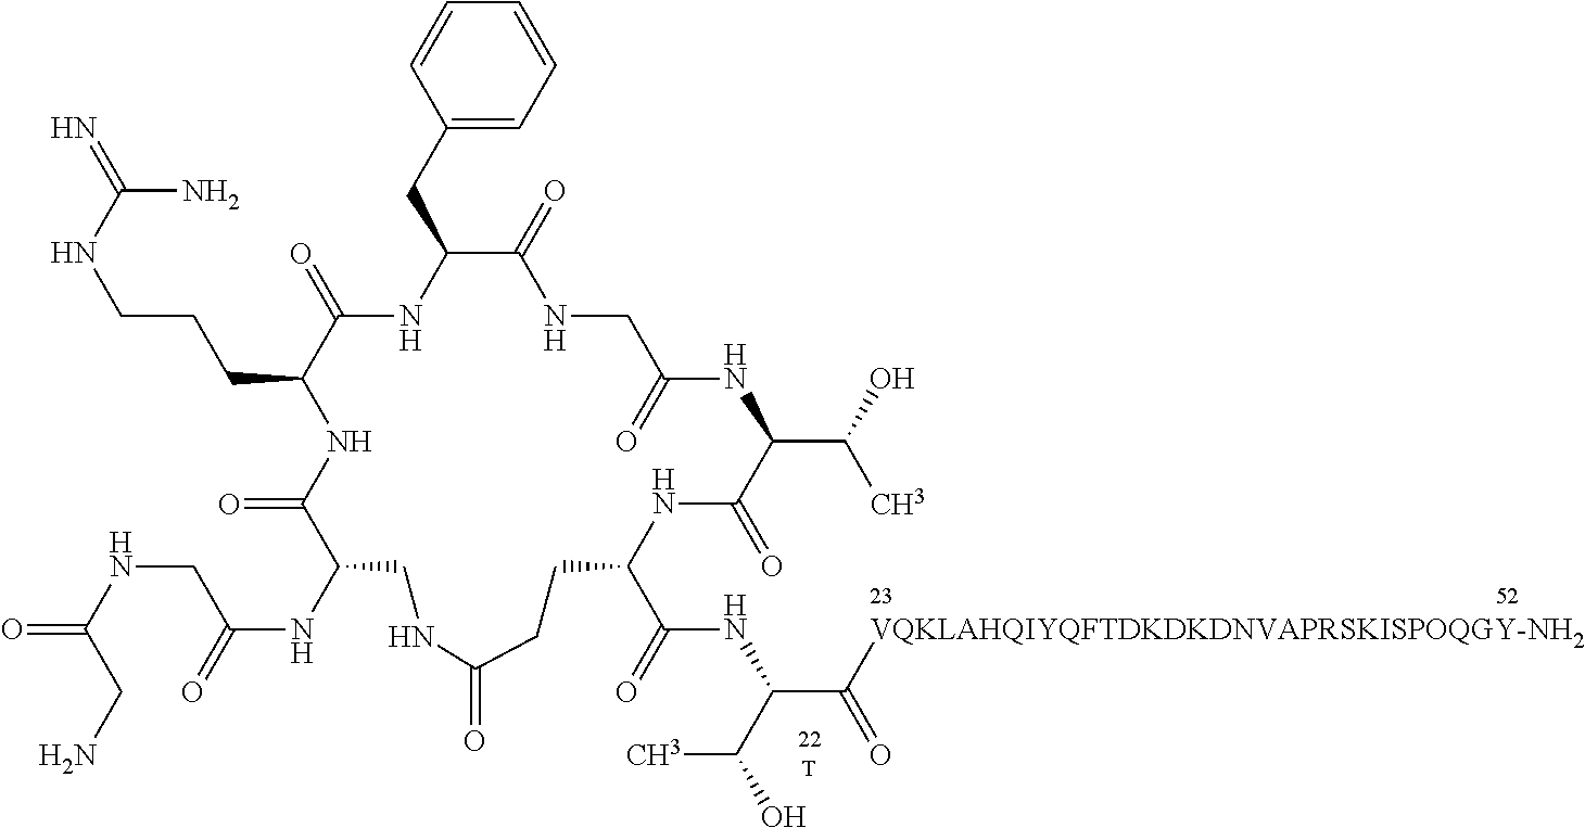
[T].C1=CC=CC(CC2NC(=O)C(CCCNC(=N)N)NC(=O)C(NC(=O)CNC(=O)CN)CNC(=O)CCC(C(=O)NC(C([VQKLAHQIYQFTDKDKDNVAPRSKISPOQGY-NH2])=O)C(O)C)NC(=O)C(C(O)C)NC(=O)CNC2=O)=C1
